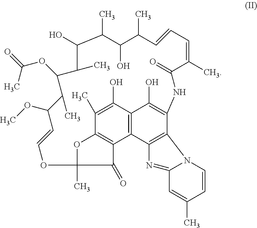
C12=C(O)C3=C(C4=C1N1C(=N4)C=C(C)C=C1)C1=C(C(C)=C3O)OC(C)(C1=O)OC=CC(OC)C(C)C(OC(=O)C)C(C)C(O)C(C)C(O)C(C)C=CC=C(C)C(=O)N2
